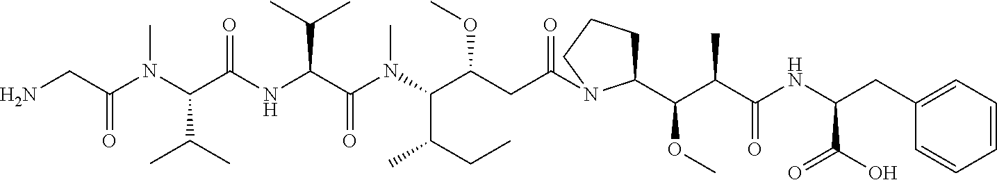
NCC(N(C(C(NC(C(N(C(C(CC(=O)N1C(C(C(C(NC(CC2=CC=CC=C2)C(O)=O)=O)C)OC)CCC1)OC)C(CC)C)C)=O)C(C)C)=O)C(C)C)C)=O
